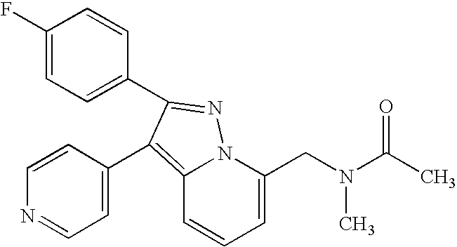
C1(F)=CC=C(C2=NN3C(=C2C2=CC=NC=C2)C=CC=C3CN(C(C)=O)C)C=C1
